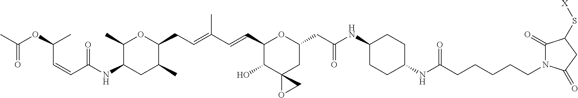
C1(C)C(NC(C=CC(OC(C)=O)C)=O)CC(C)C(CC=C(C=CC2C(O)C3(CC(CC(NC4CCC(NC(CCCCCN5C(=O)C(S[X])CC5=O)=O)CC4)=O)O2)OC3)C)O1
